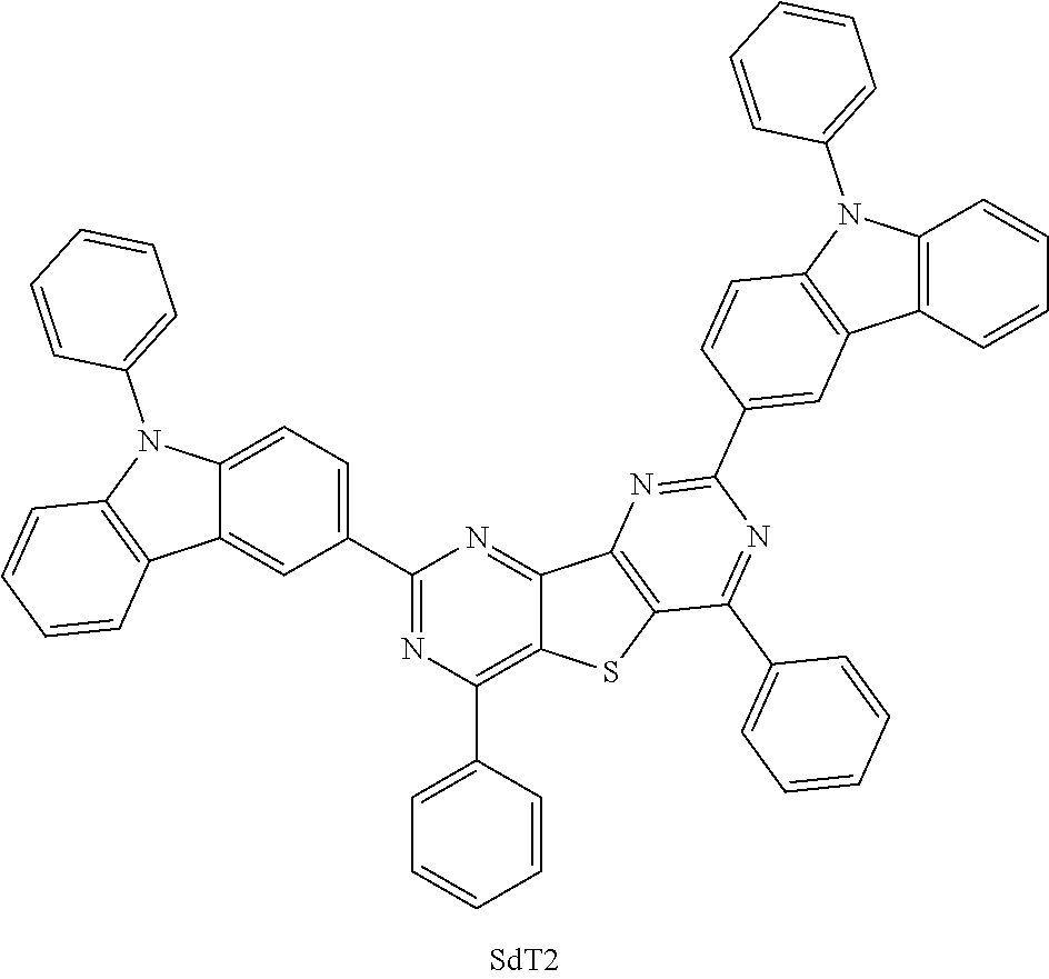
C1(C2=NC(C3=CC=CC=C3)=C3C(=N2)C2=C(S3)C(C3=CC=CC=C3)=NC(C3=CC4=C(C=C3)N(C3=CC=CC=C3)C3=C4C=CC=C3)=N2)=CC=C2C(=C1)C1=C(N2C2=CC=CC=C2)C=CC=C1
